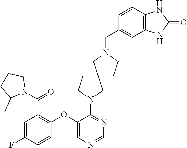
C1(OC2=C(C(=O)N3CCCC3C)C=C(F)C=C2)=CN=CN=C1N1CCC2(C1)CCN(CC1=CC3=C(C=C1)NC(=O)N3)C2
